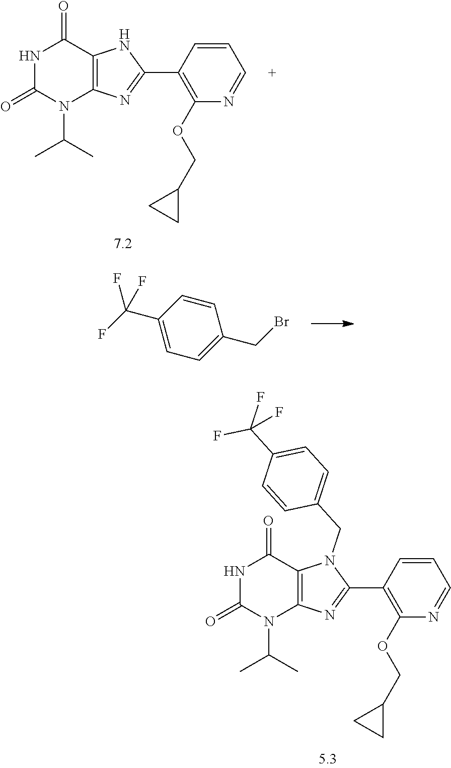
N1C(=O)N(C(C)C)C2=C(C1=O)NC(C1=C(OCC3CC3)N=CC=C1)=N2.C1=CC(CBr)=CC=C1C(F)(F)F.N1C(=O)N(C(C)C)C2=C(C1=O)N(CC1=CC=C(C(F)(F)F)C=C1)C(C1=C(OCC3CC3)N=CC=C1)=N2
